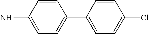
C1=CC(N)=CC=C1C1=CC=C(Cl)C=C1
